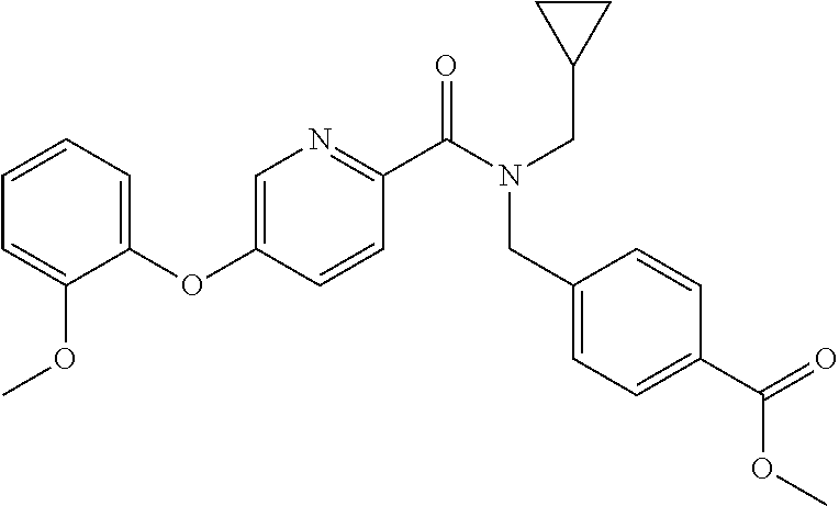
C1=CC=C(OC2=CN=C(C(N(CC3CC3)CC3=CC=C(C(=O)OC)C=C3)=O)C=C2)C(OC)=C1
